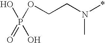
OP(=O)(OCCN(C)*)O
